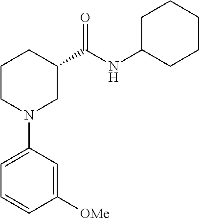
C1CN(C2=CC=CC([OMe])=C2)CC(C(NC2CCCCC2)=O)C1
